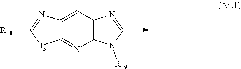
C12=C(C=C3C(=N1)[J3]C([R48])=N3)N=CN2[R49]
